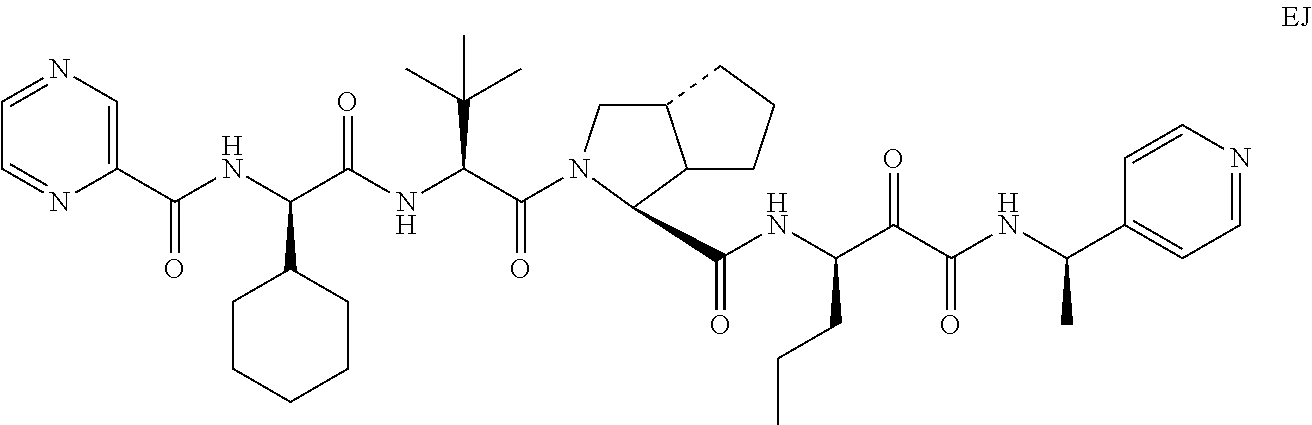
C1=NC=C(C(NC(C(NC(C(=O)N2CC3C(C2C(NC(C(C(NC(C2=CC=NC=C2)C)=O)=O)CCC)=O)CCC3)C(C)(C)C)=O)C2CCCCC2)=O)N=C1
